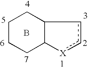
C1CCC2C(C1)cc[X]2.B
